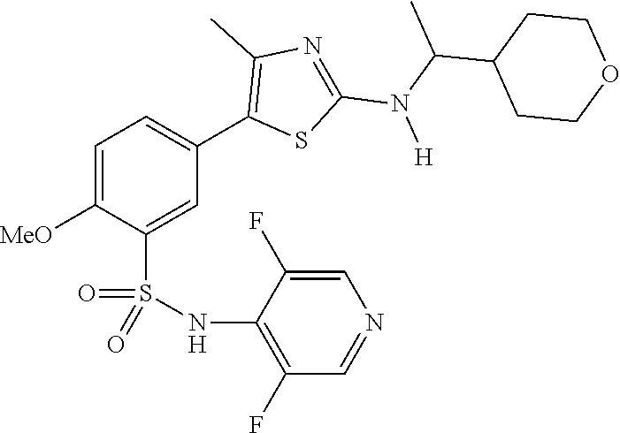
C1=C([MeO])C(S(NC2=C(F)C=NC=C2F)(=O)=O)=CC(C2=C(C)N=C(N(C(C)C3CCOCC3)[H])S2)=C1
